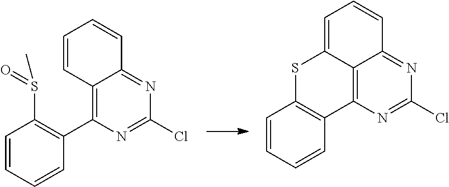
C12=C(C3=C(S(C)=O)C=CC=C3)N=C(Cl)N=C1C=CC=C2.C12=C3N=C(Cl)N=C1C=CC=C2SC1=C3C=CC=C1
